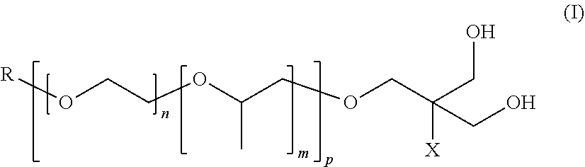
[R]OCCOC(COCC(CO)([X])CO)C
